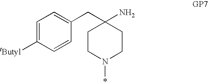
C1=C([tButyl])C=CC(CC2(N)CCN(*)CC2)=C1
